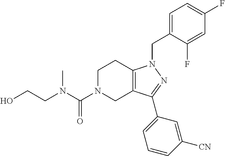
C1N(C(N(CCO)C)=O)CC2=C(C1)N(CC1=CC=C(F)C=C1F)N=C2C1=CC=CC([CN])=C1
